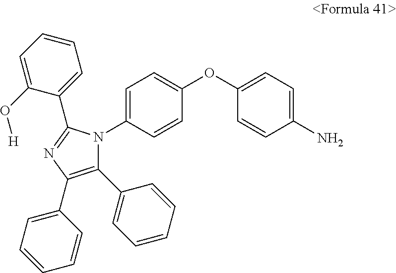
C1(C2=CC=CC=C2)=C(C2=CC=CC=C2)N=C(C2=CC=CC=C2O[H])N1C1=CC=C(OC2=CC=C(N)C=C2)C=C1
